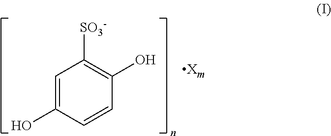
C1=C(O)C=CC(O)=C1[SO3-]
